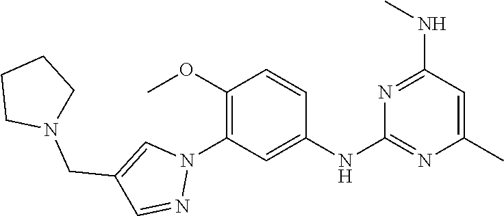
C1(NC2=NC(C)=CC(NC)=N2)=CC(N2C=C(CN3CCCC3)C=N2)=C(OC)C=C1
